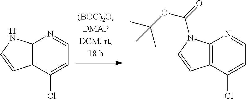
C12=C(C(Cl)=CC=N1)C=CN2.C12=C(C(Cl)=CC=N1)C=CN2C(=O)OC(C)(C)C
